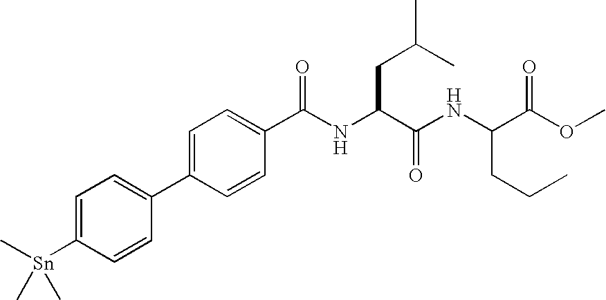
C1=C([Sn](C)(C)C)C=CC(C2=CC=C(C(NC(C(NC(C(OC)=O)CCC)=O)CC(C)C)=O)C=C2)=C1
